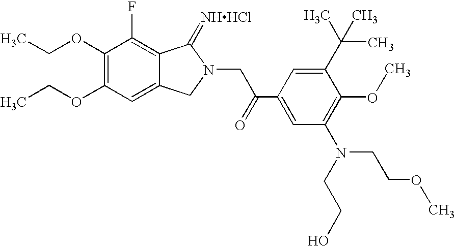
CCOC1=C(OCC)C=C2C(=C1F)C(=[NHHCl])N(CC(C1=CC(N(CCOC)CCO)=C(OC)C(C(C)(C)C)=C1)=O)C2
